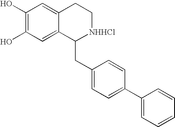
C1(O)=C(O)C=C2C(=C1)CC[NHHCl]C2CC1=CC=C(C2=CC=CC=C2)C=C1
